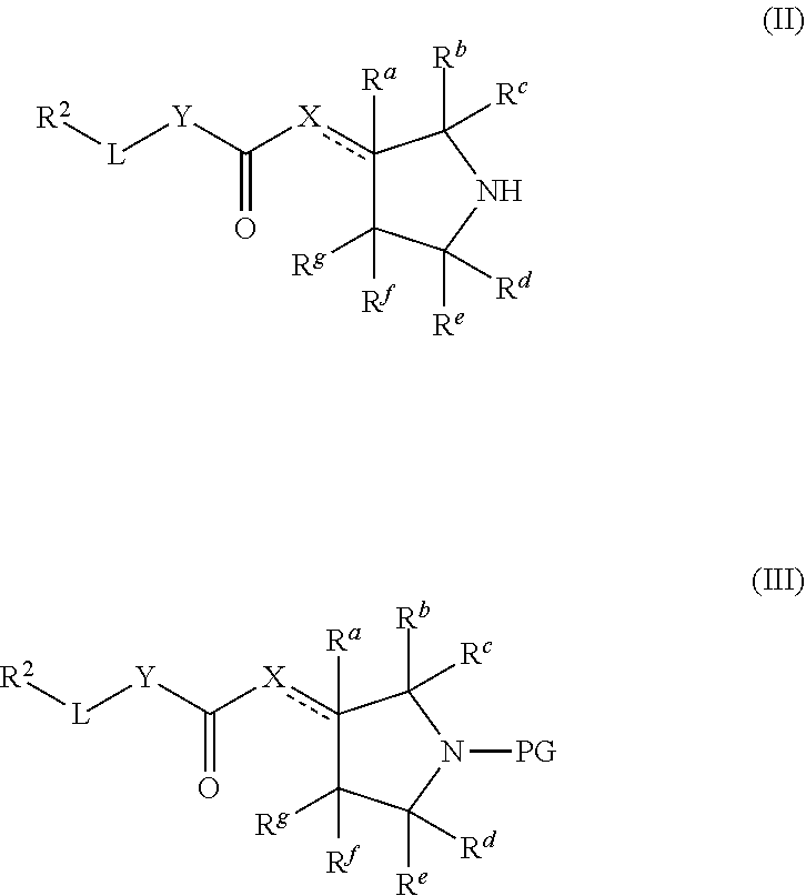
c1([X]C([Y][L][R2])=O)([Ra])C([Rf])([Rg])C([Re])([Rd])N([PG])C1([Rb])[Rc].c1([X]C([Y][L][R2])=O)([Ra])C([Rf])([Rg])C([Re])([Rd])NC1([Rb])[Rc]
